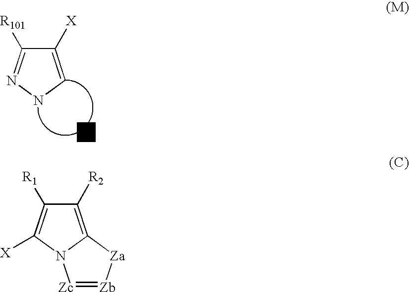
C1([X])=CNN=C1[R101].C1([R2])=C2N(C([X])=C1[R1])[Zc]=[Zb][Za]2
